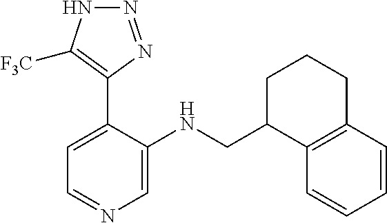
C1=C(C2=C([F3C])NN=N2)C(NCC2C3=C(CCC2)C=CC=C3)=CN=C1
